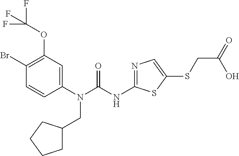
C1(N(CC2CCCC2)C(=O)NC2=NC=C(SCC(=O)O)S2)=CC(OC(F)(F)F)=C(Br)C=C1
